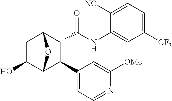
C1(O)C2C(C3=CC=NC([OMe])=C3)C(C(NC3=CC([CF3])=CC=C3[NC])=O)C(C1)O2
